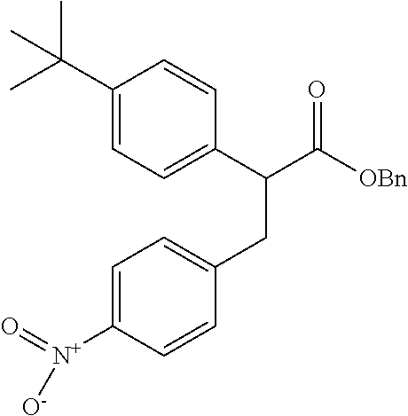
C1(C(C)(C)C)=CC=C(C(C([OBn])=O)CC2=CC=C([N+]([O-])=O)C=C2)C=C1
